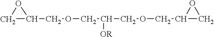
C1C(COCC(COCC2CO2)[OR])O1
